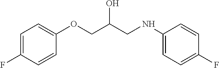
C(C(COC1=CC=C(F)C=C1)O)NC1=CC=C(F)C=C1
